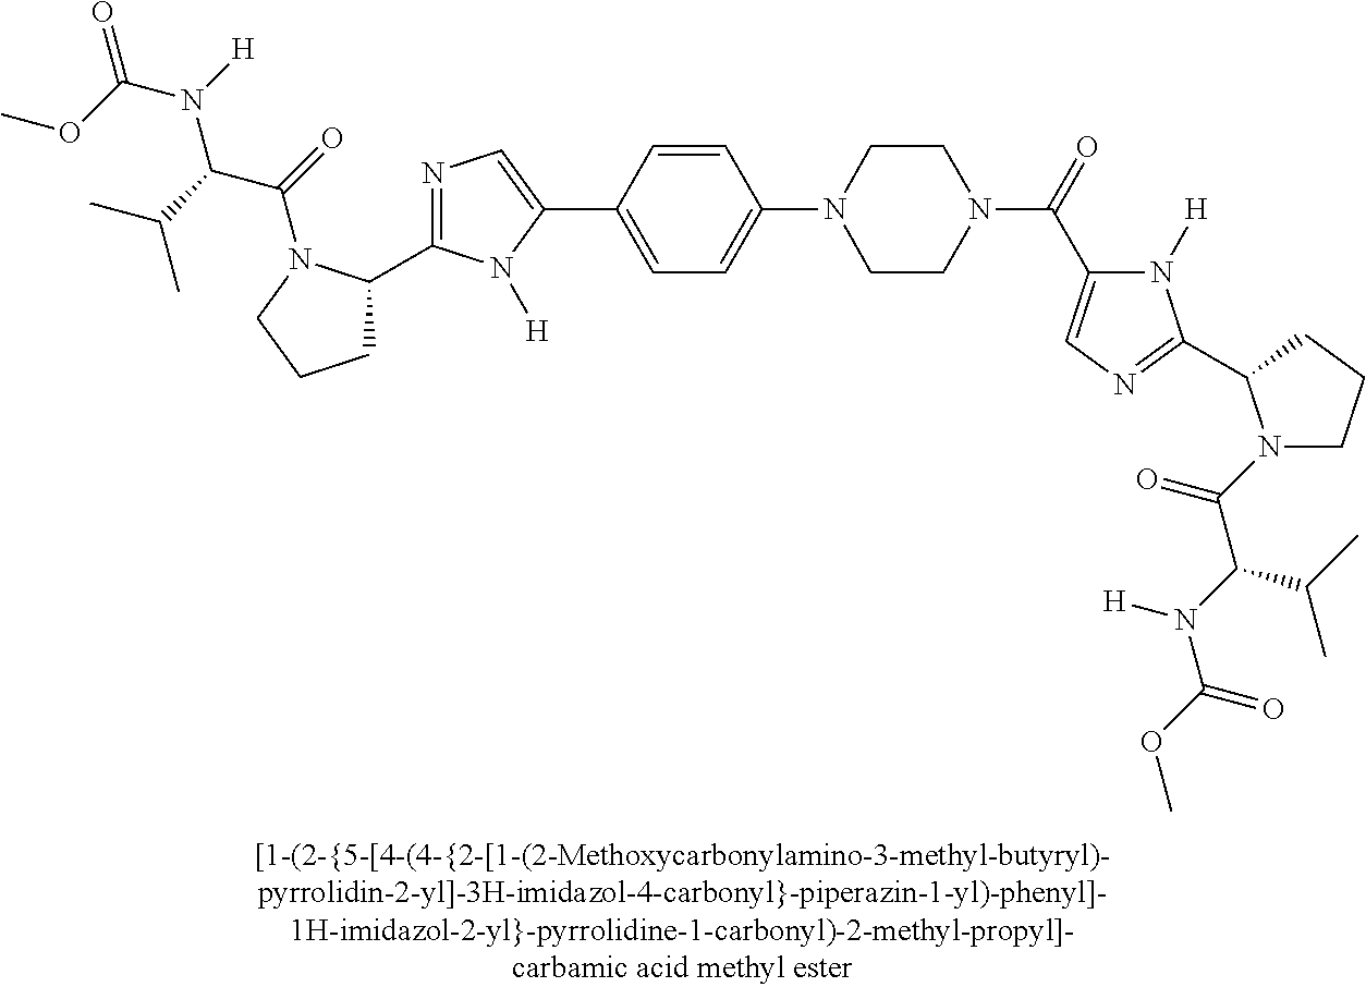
N1(C2=CC=C(C3=CN=C(C4CCCN4C(C(C(C)C)N([H])C(OC)=O)=O)N3[H])C=C2)CCN(C(=O)C2=CN=C(C3N(C(C(N(C(OC)=O)[H])C(C)C)=O)CCC3)N2[H])CC1
